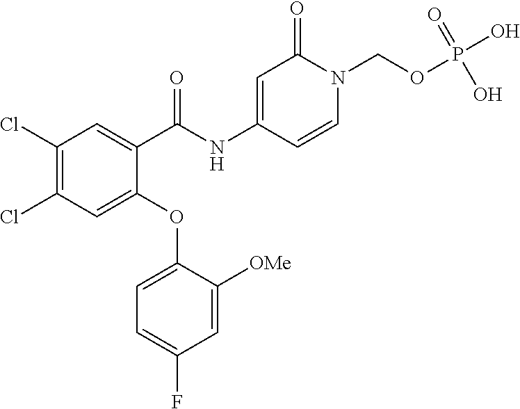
C1(Cl)=C(Cl)C=C(OC2=CC=C(F)C=C2[OMe])C(C(NC2=CC(=O)N(COP(O)(O)=O)C=C2)=O)=C1
